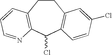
C1CC2=C(C(Cl)C3=C1C=C(Cl)C=C3)N=CC=C2
